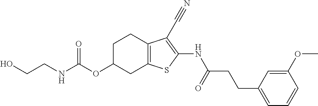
N(C(OC1CC2=C(CC1)C(C#N)=C(NC(CCC1=CC=CC(OC)=C1)=O)S2)=O)CCO
